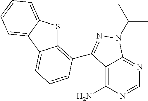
C12=C(C3=NN(C(C)C)C4=NC=NC(N)=C43)C=CC=C1C1=CC=CC=C1S2
